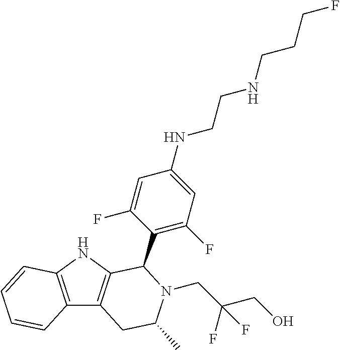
C12=C(NC3=C1CC(C)N(CC(CO)(F)F)C3C1=C(F)C=C(NCCNCCCF)C=C1F)C=CC=C2
